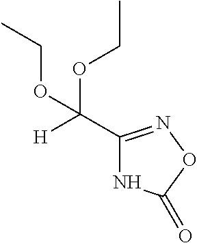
N1C(C([H])(OCC)OCC)=NOC1=O
